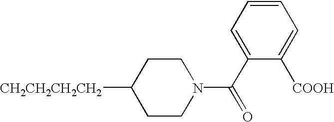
C1CN(C(C2=CC=CC=C2[COOH])=O)CCC1[CH2CH2CH2CH2]
